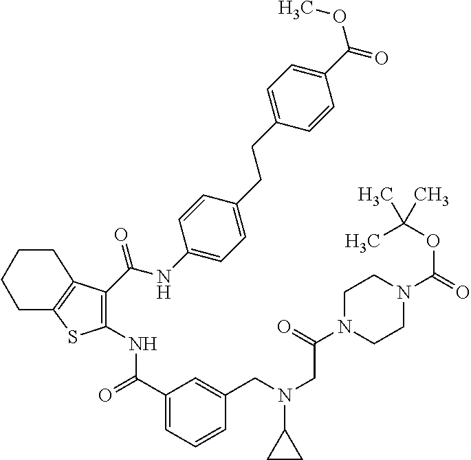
C1(C(=O)NC2=C(C(NC3=CC=C(CCC4=CC=C(C(OC)=O)C=C4)C=C3)=O)C3=C(S2)CCCC3)=CC=CC(CN(CC(N2CCN(C(=O)OC(C)(C)C)CC2)=O)C2CC2)=C1
